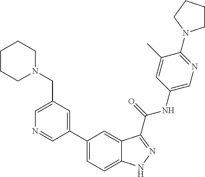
C1(CN2CCCCC2)=CN=CC(C2=CC=C3C(=C2)C(C(NC2=CN=C(N4CCCC4)C(C)=C2)=O)=NN3)=C1
